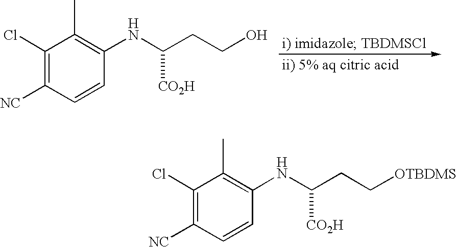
C1(Cl)=C([CN])C=CC(NC([CO2H])CC[OTBDMS])=C1C.C1(Cl)=C([CN])C=CC(NC([CO2H])CCO)=C1C
